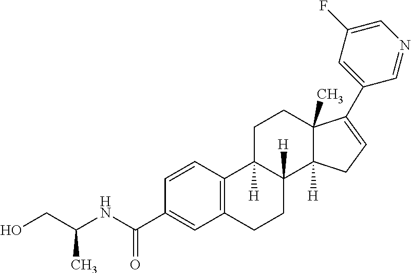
C1C2([H])C([H])(C3([H])C(C)(C1)C(C1=CC(F)=CN=C1)=CC3)CCC1=C2C=CC(C(NC(CO)C)=O)=C1
